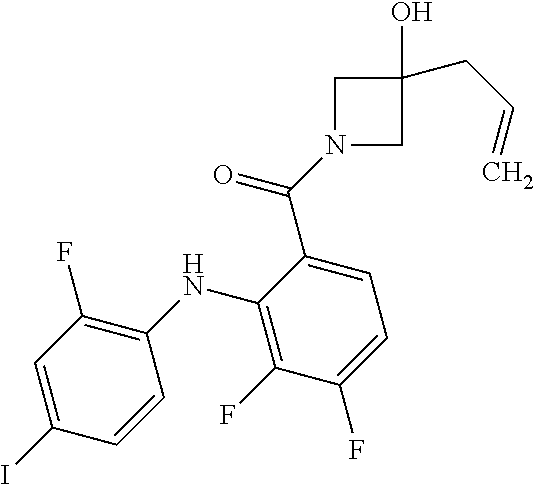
C1N(C(=O)C2=CC=C(F)C(F)=C2NC2=C(F)C=C(I)C=C2)CC1(O)CC=C
